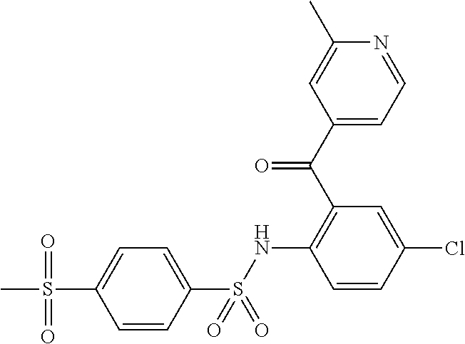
C1=CC(S(NC2=C(C(C3=CC=NC(C)=C3)=O)C=C(Cl)C=C2)(=O)=O)=CC=C1S(C)(=O)=O
